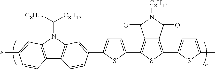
C12=C(C3=CC=C(C4=CC5=C(C6=C(N5C([C8H17])[C8H17])C=C(C)C=C6)C=C4)S3)SC(C3=CC=C(C)S3)=C1C(=O)N([C8H17])C2=O
